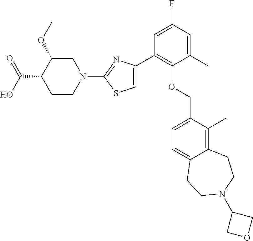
C1CN(C2=NC(C3=C(OCC4=CC=C5C(=C4C)CCN(C4COC4)CC5)C(C)=CC(F)=C3)=CS2)CC(OC)C1C(O)=O
